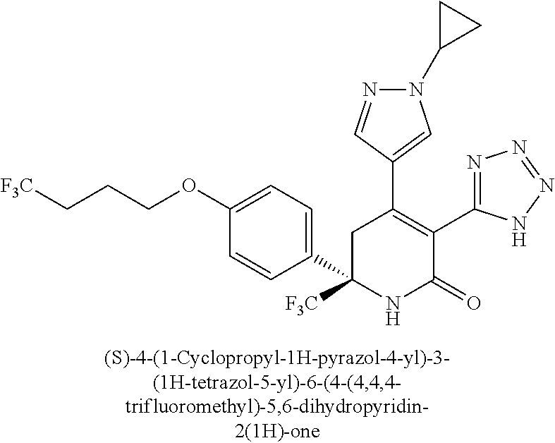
C1(C2=C(C3=NN=NN3)C(=O)NC(C3=CC=C(OCCC[F3C])C=C3)([F3C])C2)=CN(C2CC2)N=C1
